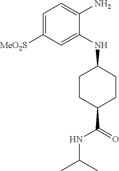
C1=C([MeO2S])C=C(NC2CCC(C(=O)NC(C)C)CC2)C(N)=C1
